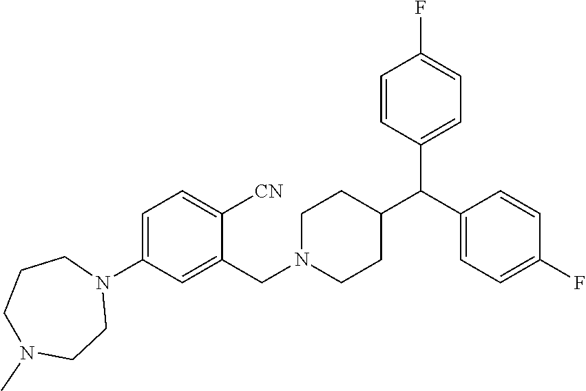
C1=C(N2CCCN(C)CC2)C=C(CN2CCC(C(C3=CC=C(F)C=C3)C3=CC=C(F)C=C3)CC2)C([CN])=C1
